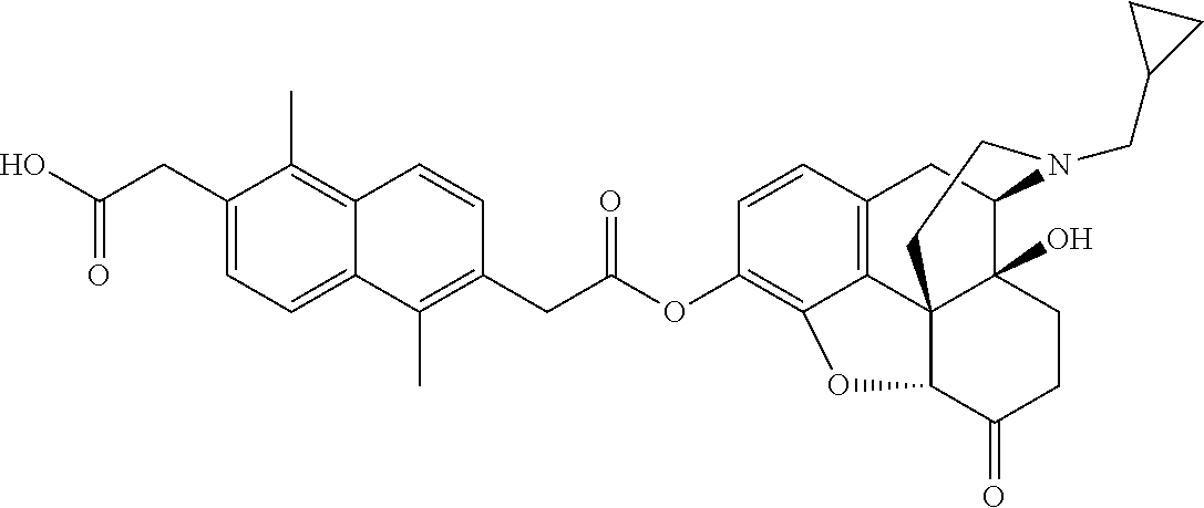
C(CC1=CC=C2C(=C1C)C=CC(CC(OC1=C3C4=C(C=C1)CC1C5(O)C4(C(C(=O)CC5)O3)CCN1CC1CC1)=O)=C2C)(=O)O
